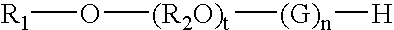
[R1]O[(R2O)t][(G)n][H]
